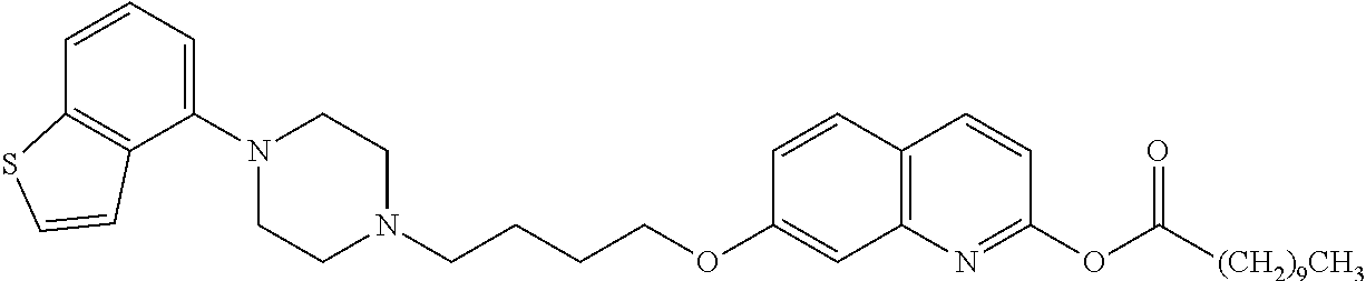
C1=CC2=C(C(N3CCN(CCCCOC4=CC5=C(C=C4)C=CC(OC([(CH2)9CH3])=O)=N5)CC3)=C1)C=CS2
